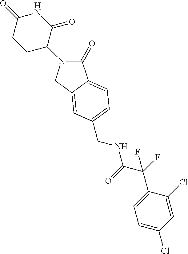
C1(=O)N(C2C(=O)NC(=O)CC2)CC2=CC(CNC(=O)C(C3=CC=C(Cl)C=C3Cl)(F)F)=CC=C12
